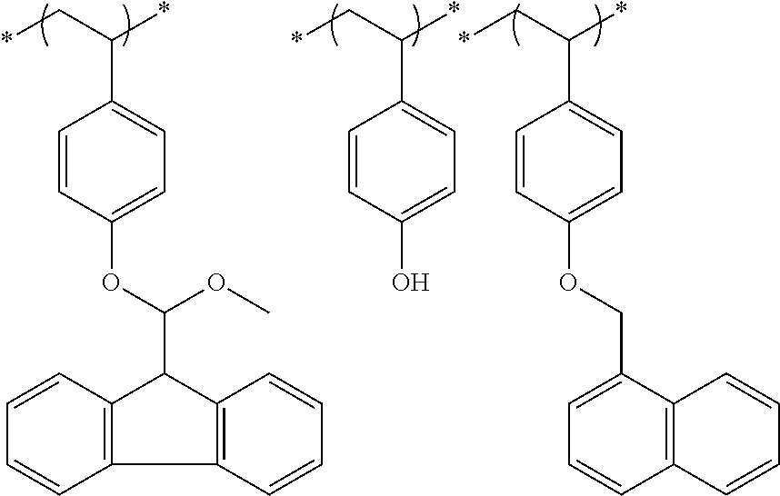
C12=C(C3=C(C1C(OC1=CC=C(C(C*)*)C=C1)OC)C=CC=C3)C=CC=C2.C1(O)=CC=C(C(C*)*)C=C1.C1(OCC2=CC=CC3=C2C=CC=C3)=CC=C(C(C*)*)C=C1
